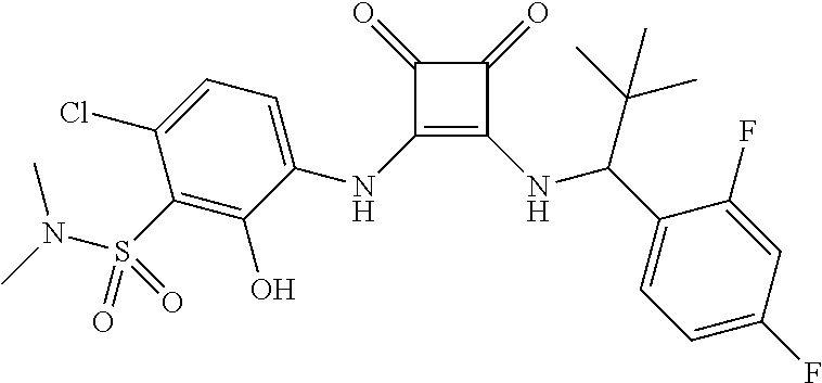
C1(=O)C(=O)C(NC2=CC=C(Cl)C(S(N(C)C)(=O)=O)=C2O)=C1NC(C1=CC=C(F)C=C1F)C(C)(C)C
